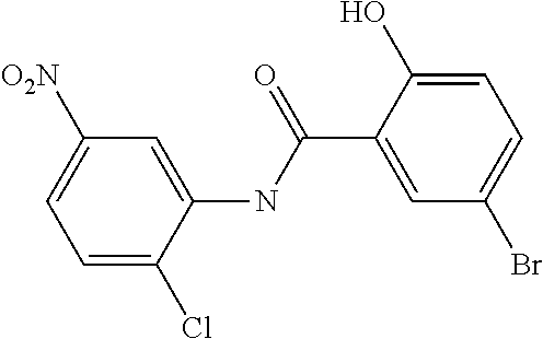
C1=C(Cl)C(NC(C2=CC(Br)=CC=C2O)=O)=CC([O2N])=C1
